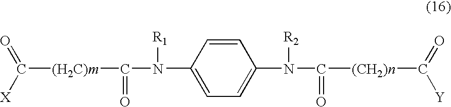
C([(H2C)m]C(N(C1=CC=C(N(C([(CH2)n]C([Y])=O)=O)[R2])C=C1)[R1])=O)([X])=O
